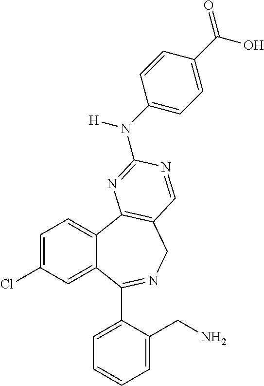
C1=C(Cl)C=C2C(=C1)C1=C(CN=C2C2=CC=CC=C2CN)C=NC(N(C2=CC=C(C(=O)O)C=C2)[H])=N1
